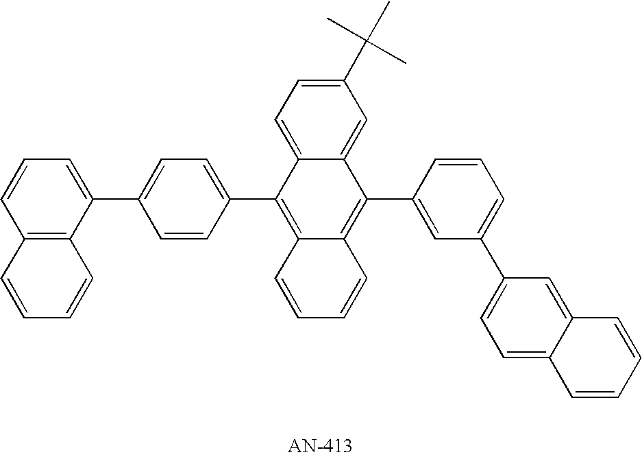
C1(C2=CC=C(C3=CC=CC4=C3C=CC=C4)C=C2)=C2C(=C(C3=CC(C4=CC=C5C(=C4)C=CC=C5)=CC=C3)C3=CC(C(C)(C)C)=CC=C13)C=CC=C2
